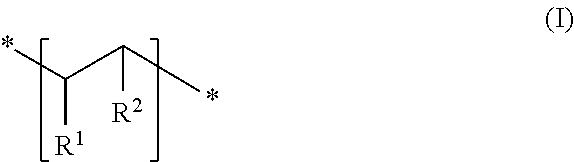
*C(C(*)[R2])[R1]
